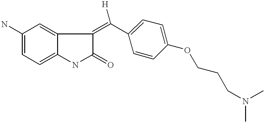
C1(N)=CC=C2C(=C1)C(=C(C1=CC=C(OCCCN(C)C)C=C1)[H])C(=O)N2
